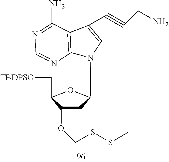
[TBDPSO]CC1OC(N2C3=C(C(C#CCN)=C2)C(N)=NC=N3)CC1OCSSC
